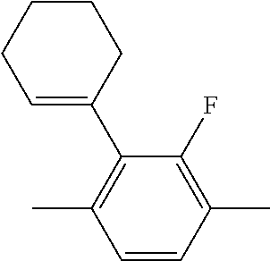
CC1=C(F)C(C2=CCCCC2)=C(C)C=C1
